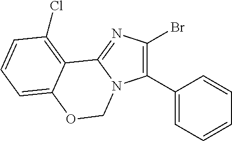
C1(C2=CC=CC=C2)=C(Br)N=C2N1COC1=CC=CC(Cl)=C21
